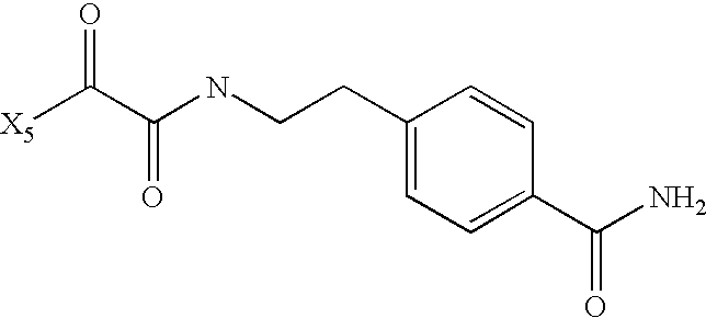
[X5]C(C(NCCC1=CC=C(C(N)=O)C=C1)=O)=O
